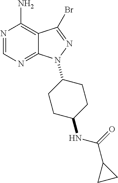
C12=C(N)N=CN=C1N(C1CCC(NC(C3CC3)=O)CC1)N=C2Br
